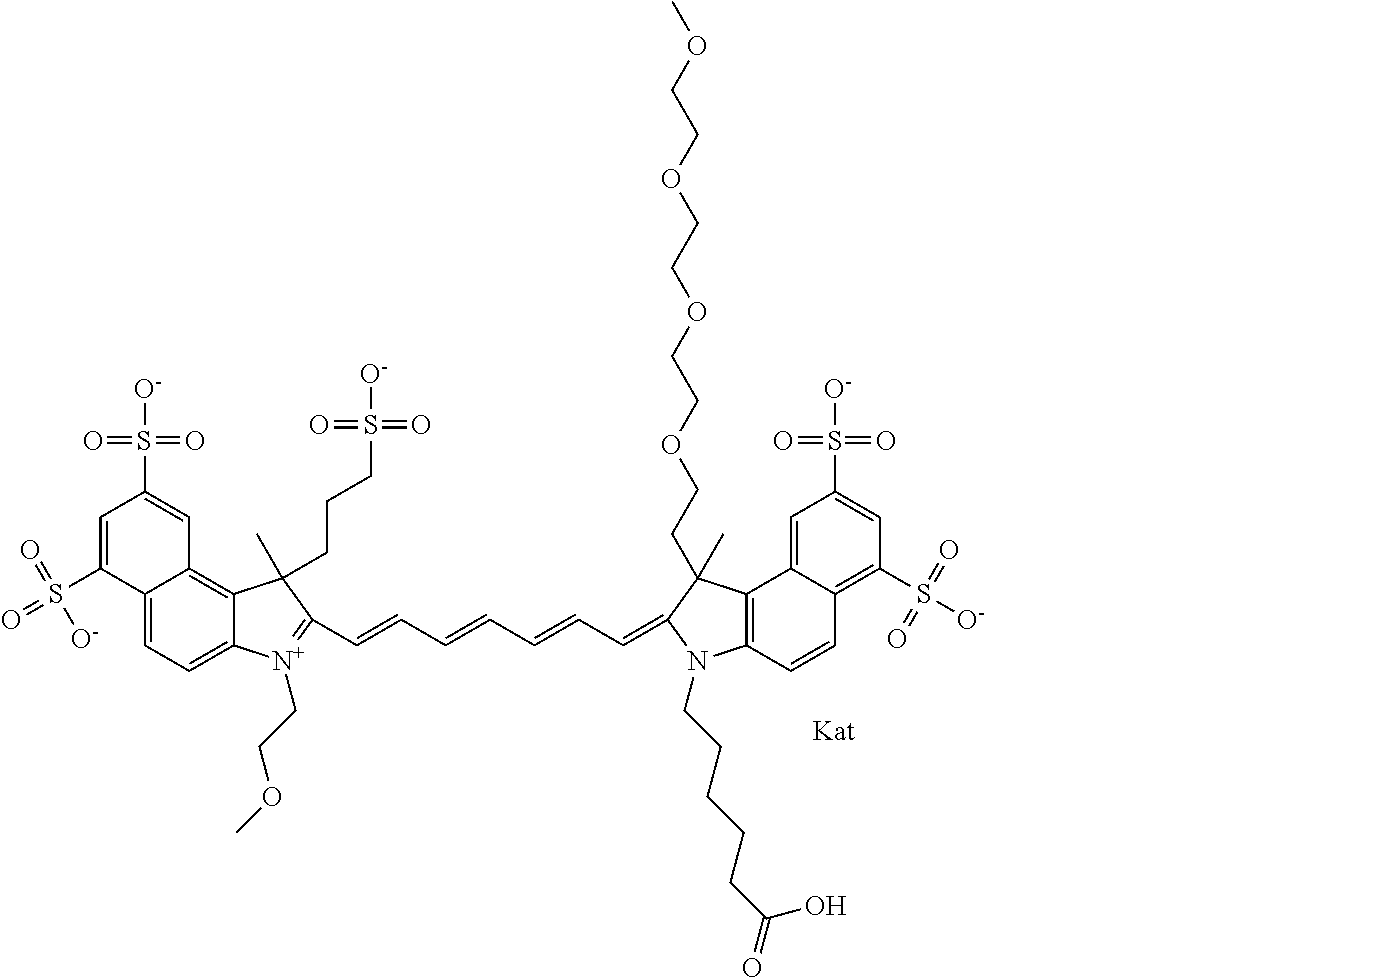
C12=CC=C3C(=C1C=C(S(=O)(=O)[O-])C=C2S(=O)(=O)[O-])C(CCCS(=O)(=O)[O-])(C)C(C=CC=CC=CC=C1C(C)(CCOCCOCCOCCOC)C2=C(C=CC4=C(S([O-])(=O)=O)C=C(S(=O)(=O)[O-])C=C42)N1CCCCCC(O)=O)=[N+]3CCOC
